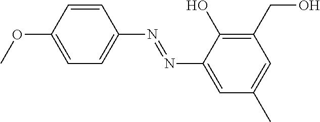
C1=CC(OC)=CC=C1N=NC1=CC(C)=CC(CO)=C1O
